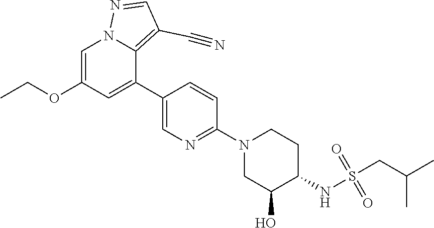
C1=C(OCC)C=C(C2=CN=C(N3CC(O)C(NS(CC(C)C)(=O)=O)CC3)C=C2)C2=C(C#N)C=NN12
